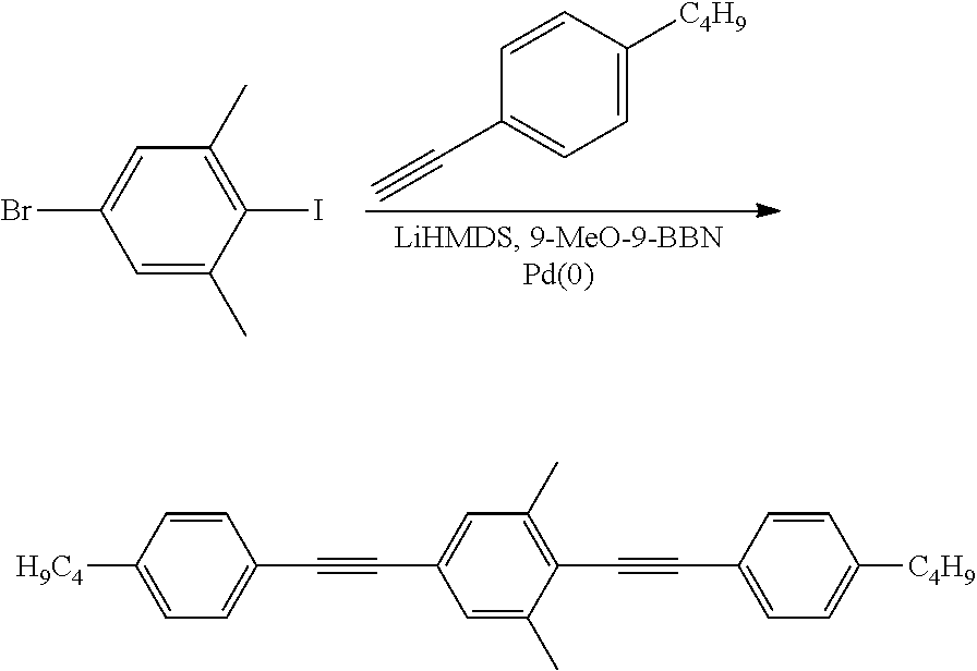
C1=C([C4H9])C=CC(C#C)=C1.C1=C(C)C(I)=C(C)C=C1Br.C1=C(C)C(C#CC2=CC=C([C4H9])C=C2)=C(C)C=C1C#CC1=CC=C([H9C4])C=C1
